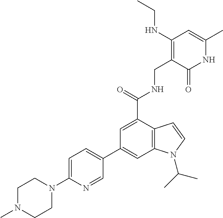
C1=C(C(=O)NCC2=C(NCC)C=C(C)NC2=O)C2=C(C=C1C1=CC=C(N3CCN(C)CC3)N=C1)N(C(C)C)C=C2
